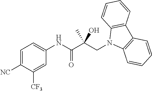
C1=C([NC])C([CF3])=CC(NC(C(CN2C3=C(C4=C2C=CC=C4)C=CC=C3)(O)C)=O)=C1
